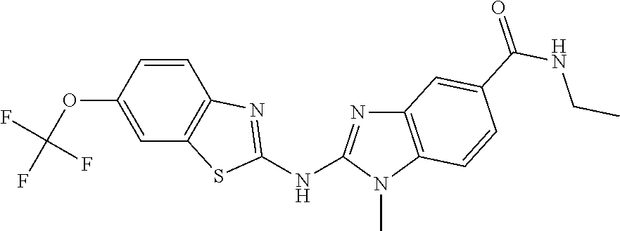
O(C1=CC2=C(C=C1)N=C(NC1=NC3=C(N1C)C=CC(C(NCC)=O)=C3)S2)C(F)(F)F
